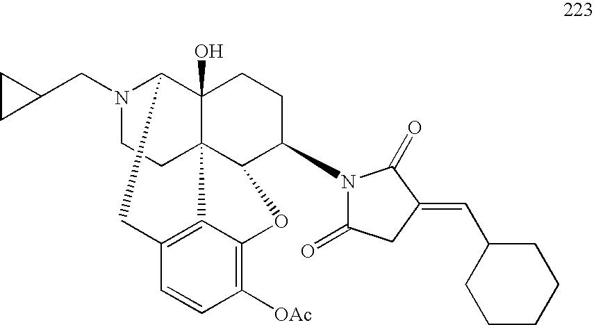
N1(CC2CC2)CCC23C4(O)C1CC1=C2C(=C([OAc])C=C1)OC3C(N1C(=O)CC(=CC2CCCCC2)C1=O)CC4
